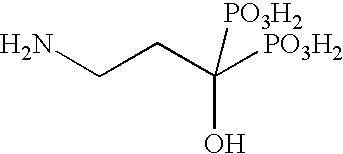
C(C([PO3H2])(O)[PO3H2])CN
